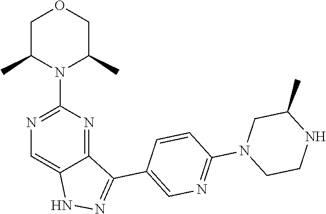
CC1CN(C2=NC=C(C3=NNC4=CN=C(N5C(C)COCC5C)N=C43)C=C2)CCN1
